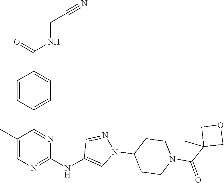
C1(C2=NC(NC3=CN(C4CCN(C(=O)C5(C)COC5)CC4)N=C3)=NC=C2C)=CC=C(C(NCC#N)=O)C=C1
